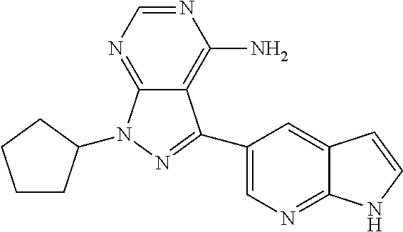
C1(C2=NN(C3CCCC3)C3=NC=NC(N)=C32)=CN=C2C(=C1)C=CN2
